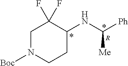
C1N([Boc])CCC(NC([Ph])[Me])C1(F)F.[R]
